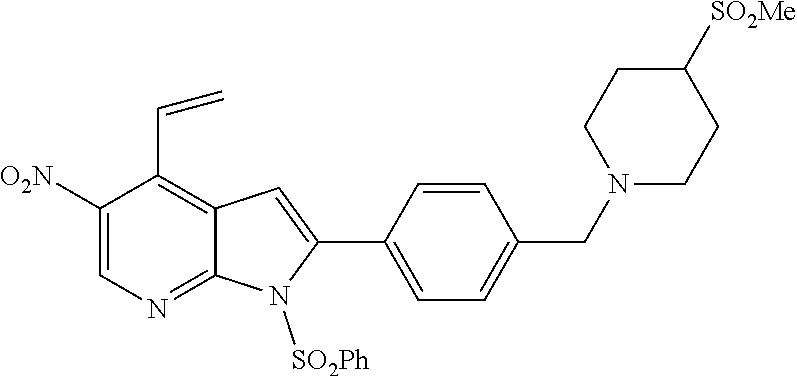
C12=NC=C([O2N])C(C=C)=C1C=C(C1=CC=C(CN3CCC([SO2Me])CC3)C=C1)N2[SO2Ph]
